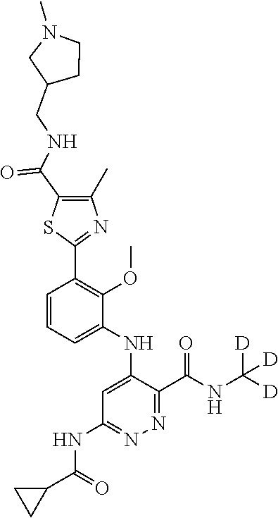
C1=CC=C(NC2=CC(NC(C3CC3)=O)=NN=C2C(NC([D])([D])[D])=O)C(OC)=C1C1=NC(C)=C(C(NCC2CCN(C)C2)=O)S1
